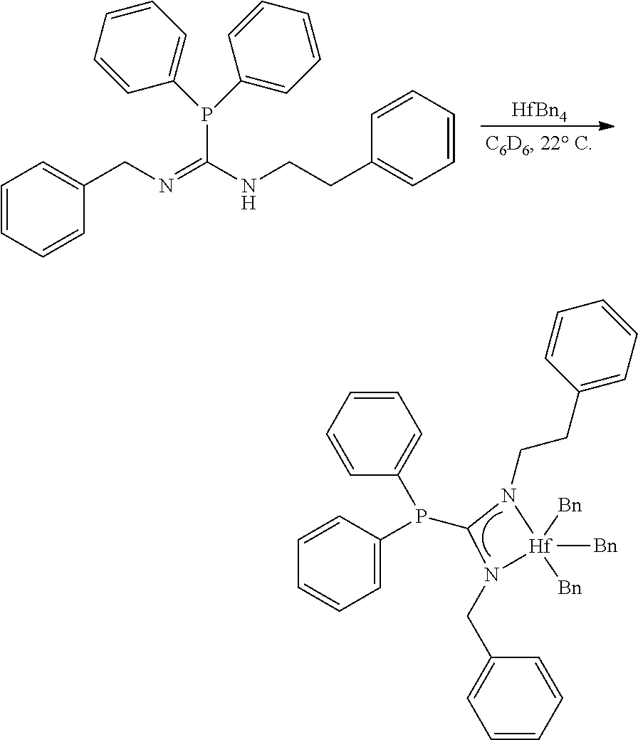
P(C1=CC=CC=C1)(C1=CC=CC=C1)C1N(CC2=CC=CC=C2)[Hf]([Bn])([Bn])([Bn])N1CCC1=CC=CC=C1.[HfBn4].N(=C(NCCC1=CC=CC=C1)P(C1=CC=CC=C1)C1=CC=CC=C1)CC1=CC=CC=C1
